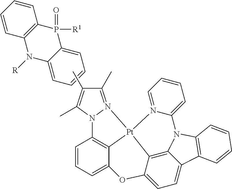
C1(C)=N2N(C(C)=C1C)C1=C3C(=CC=C1)OC1=CC=C4C5=C1[Pt]23N1=CC=CC=C1N5C1=C4C=CC=C1.C12=CC=CC=C1P(=O)([R1])C1=C(N2[R])C=CC=C1
